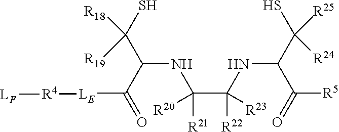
O=C(C(NC([R20])([R21])C([R23])(NC(C(=O)[R5])C([R24])([R25])S)[R22])C([R19])([R18])S)[LE][R4][LF]
